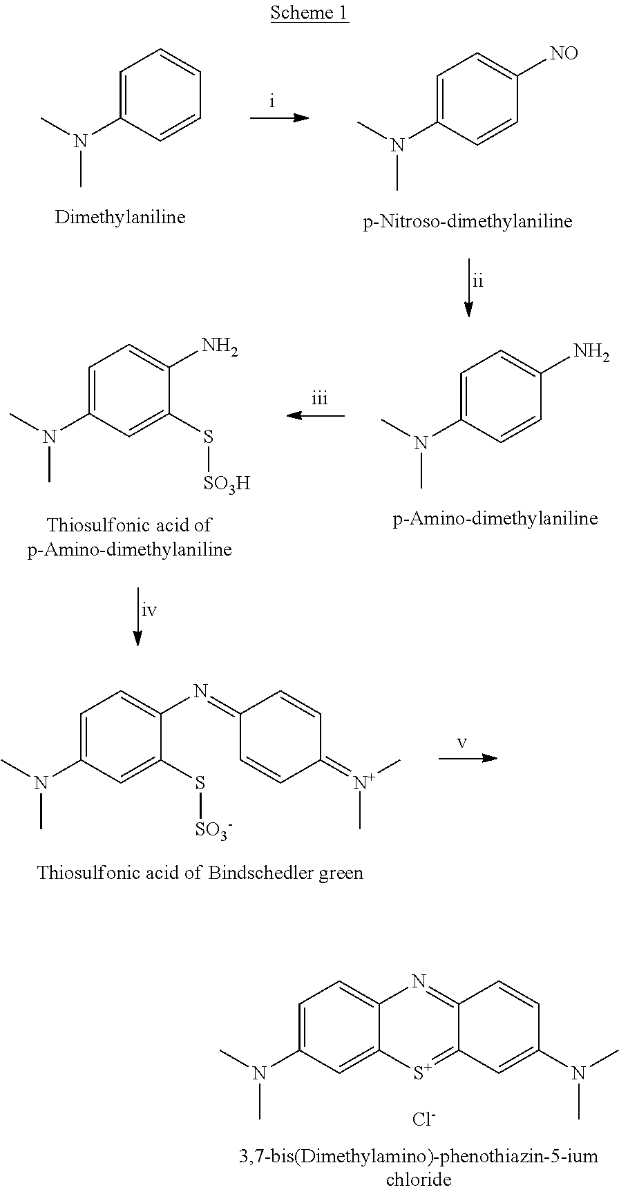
C1=C(N(C)C)C=C2C(=C1)N=C1C(=[S+]2)C=C(N(C)C)C=C1.[Cl-].C1=C(N(C)C)C=CC=C1.C1=C(N(C)C)C=CC([NO])=C1.C1=C(N(C)C)C=CC(N)=C1.C1=C(N(C)C)C=C(S[SO3H])C(N)=C1.C1=C(N(C)C)C=C(S[SO3-])C(N=C2C=CC(=[N+](C)C)C=C2)=C1
